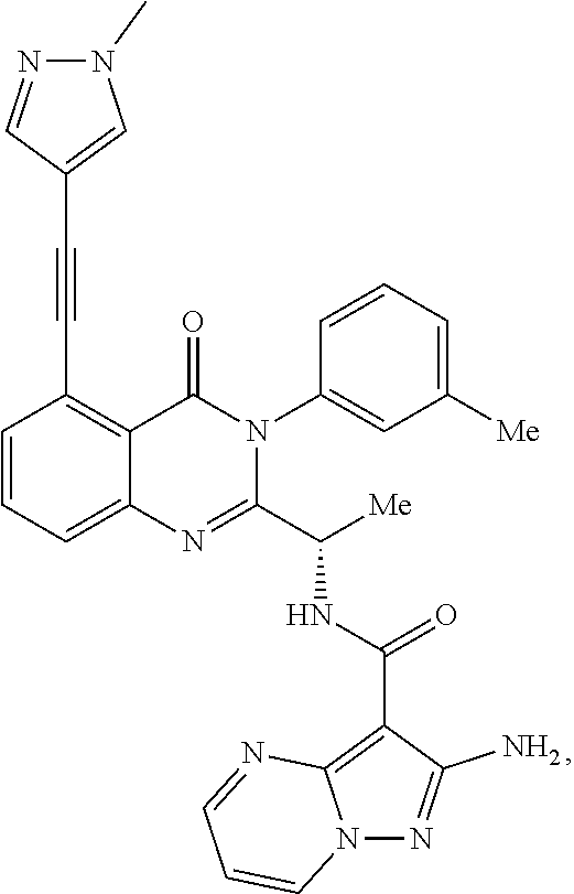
C1=CC=C2C(=C1C#CC1=CN(C)N=C1)C(=O)N(C1=CC([Me])=CC=C1)C(C([Me])NC(=O)C1=C3N(N=C1N)C=CC=N3)=N2
